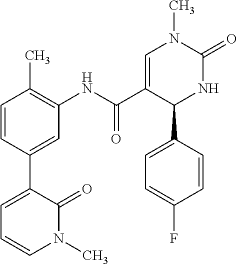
C1=CC(C)=C(NC(C2=CN(C)C(=O)NC2C2=CC=C(F)C=C2)=O)C=C1C1=CC=CN(C)C1=O
